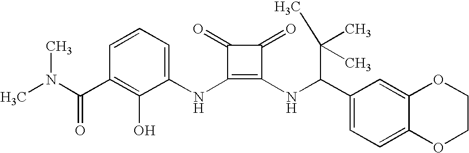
C1(NC2=C(NC(C3=CC=C4C(=C3)OCCO4)C(C)(C)C)C(=O)C2=O)=CC=CC(C(=O)N(C)C)=C1O
